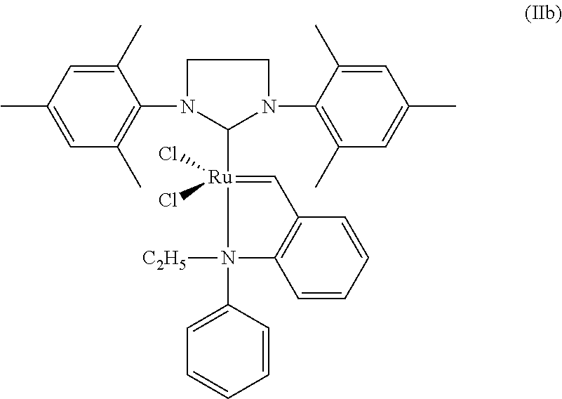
C1(N2C([Ru]3(Cl)(Cl)=CC4=C(C=CC=C4)N3([C2H5])C3=CC=CC=C3)N(C3=C(C)C=C(C)C=C3C)CC2)=C(C)C=C(C)C=C1C
